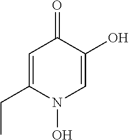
C1=C(CC)N(O)C=C(O)C1=O
